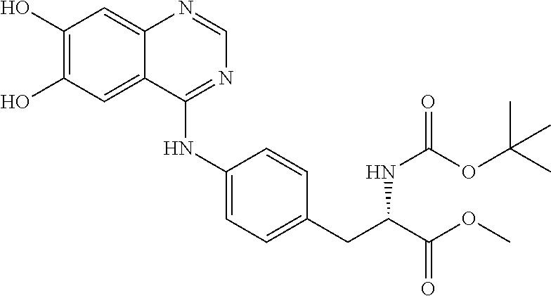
C1(O)=C(O)C=C2C(=C1)N=CN=C2NC1=CC=C(CC(C(OC)=O)NC(OC(C)(C)C)=O)C=C1
